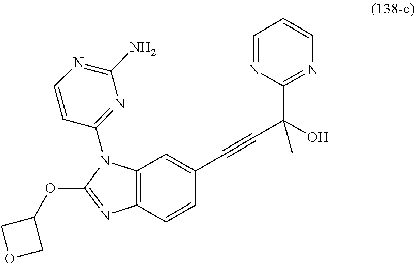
O(C1COC1)C1=NC2=C(N1C1=NC(N)=NC=C1)C=C(C#CC(O)(C)C1=NC=CC=N1)C=C2
